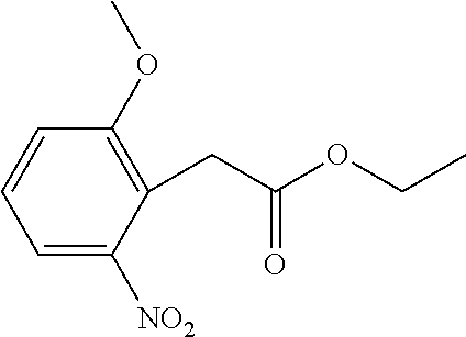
C1(OC)=C(CC(OCC)=O)C([NO2])=CC=C1
